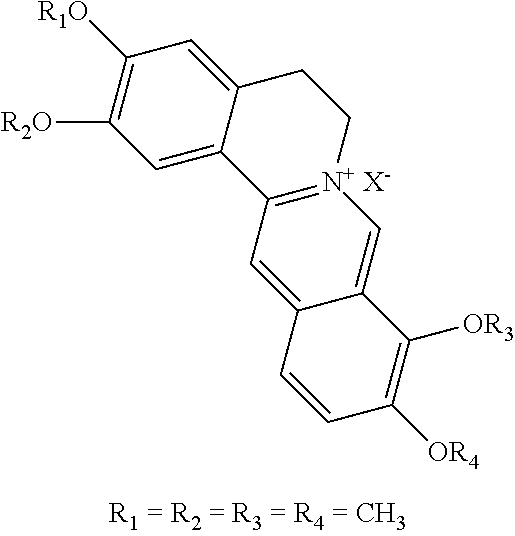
[N+ X-]12=C(C=C3C(=C1)C([OR3])=C([OR4])C=C3)C1=CC([R2O])=C([R1O])C=C1CC2
